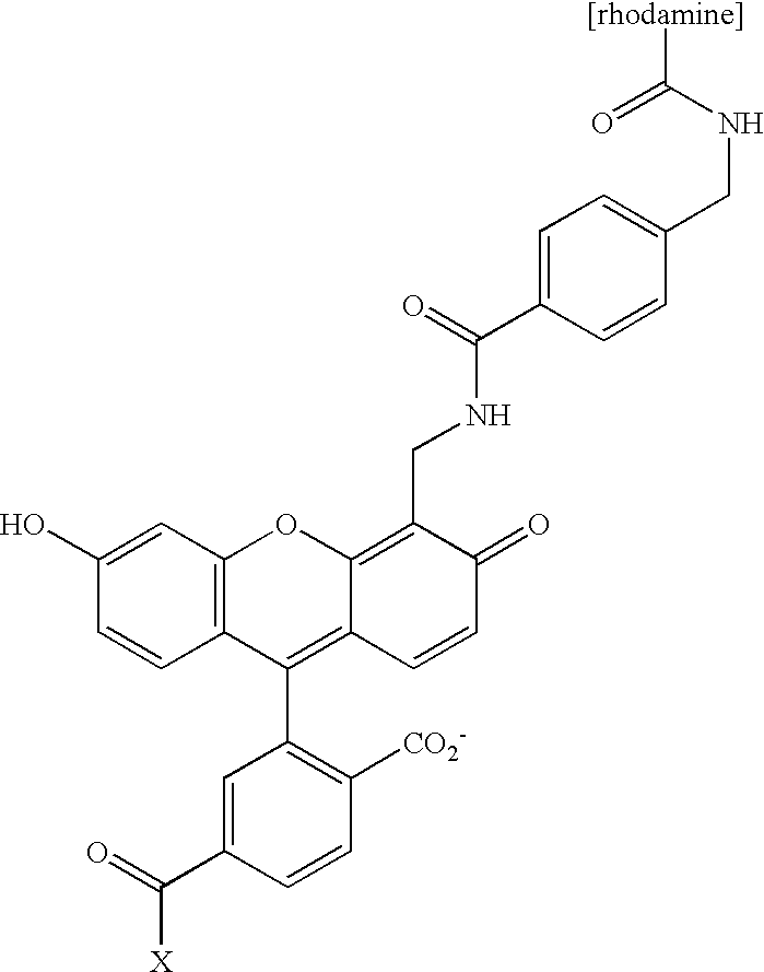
C1=C(O)C=CC2=C1OC1=C(CNC(C3=CC=C(CNC(=O)[[rhodamine]])C=C3)=O)C(=O)C=CC1=C2C1=C([CO2-])C=CC(C(=O)[X])=C1
